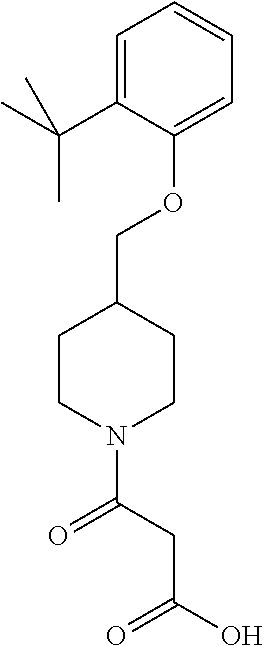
O(C1=CC=CC=C1C(C)(C)C)CC1CCN(C(=O)CC(O)=O)CC1
